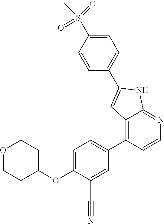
O1CCC(OC2=CC=C(C3=C4C(=NC=C3)NC(C3=CC=C(S(C)(=O)=O)C=C3)=C4)C=C2C#N)CC1
